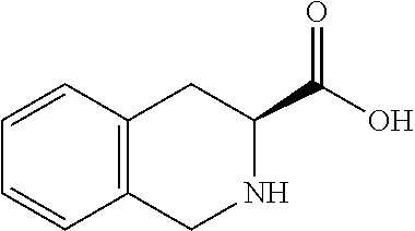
C1(C(O)=O)CC2=C(CN1)C=CC=C2
